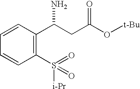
C1(S([i-Pr])(=O)=O)=C(C(CC(O[t-Bu])=O)N)C=CC=C1
